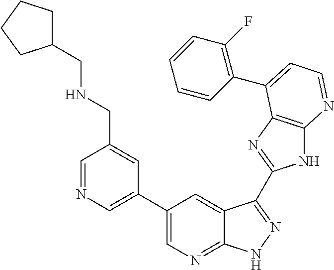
C1=NC=C(C2=CN=C3C(=C2)C(C2=NC4=C(N2)N=CC=C4C2=C(F)C=CC=C2)=NN3)C=C1CNCC1CCCC1
